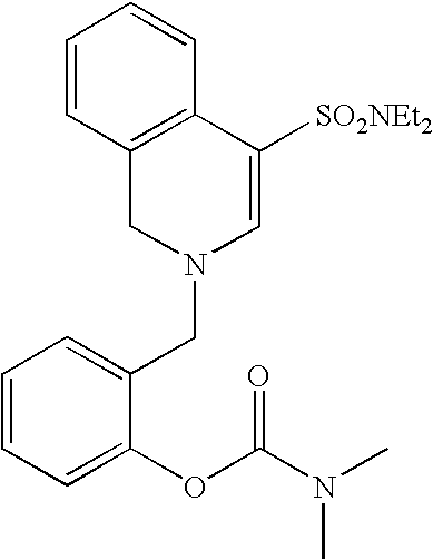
C1=CC2=C(C=C1)C([SO2NEt2])=CN(CC1=CC=CC=C1OC(N(C)C)=O)C2
